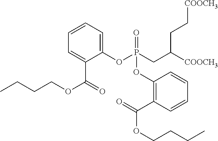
C1=CC=C(OP(CC([COOCH3])CC[COOCH3])(=O)OC2=C(C(=O)OCCCC)C=CC=C2)C(C(=O)OCCCC)=C1
